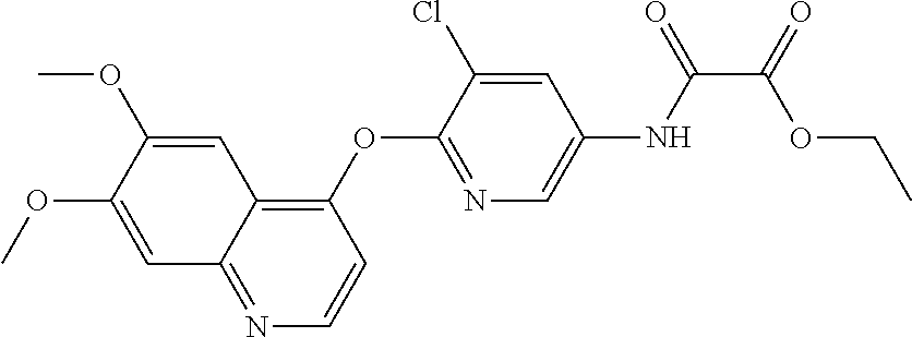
C1=C(OC)C(OC)=CC2=C(OC3=NC=C(NC(=O)C(=O)OCC)C=C3Cl)C=CN=C12
